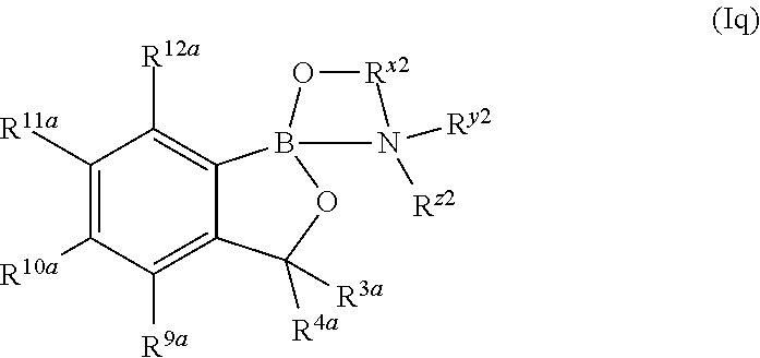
C1([R11a])=C([R10a])C([R9a])=C2C(=C1[R12a])B1(OC2([R4a])[R3a])O[Rx2]N1([Ry2])[Rz2]
